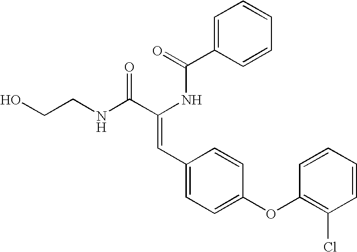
C1=C(C(=O)NC(C(NCCO)=O)=CC2=CC=C(OC3=C(Cl)C=CC=C3)C=C2)C=CC=C1
